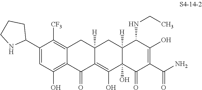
C1(C2CCCN2)=CC(O)=C2C(=C1[CF3])CC1([H])C(=C(O)C3(O)C([H])(C1)C(NCC)C(O)=C(C(N)=O)C3=O)C2=O
